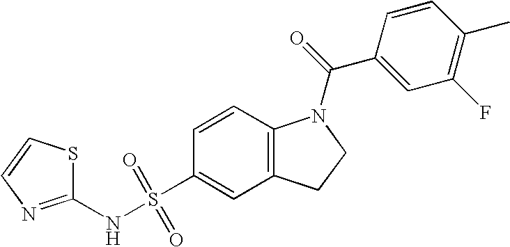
C1=CC2=C(C=C1S(NC1=NC=CS1)(=O)=O)CCN2C(=O)C1=CC(F)=C(C)C=C1
